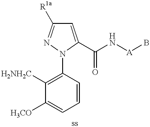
C1([H2NH2C])=C(N2C(C(N[A]B)=O)=CC([R1a])=N2)C=CC=C1[H3CO]
